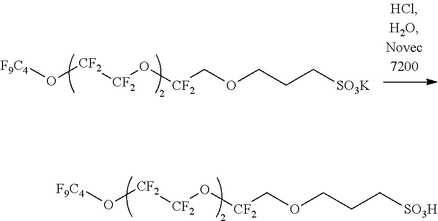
[F9C4]O[CF2][CF2]O[CF2]COCCC[SO3H].[F9C4]O[CF2][CF2]O[CF2]COCCC[SO3K]
